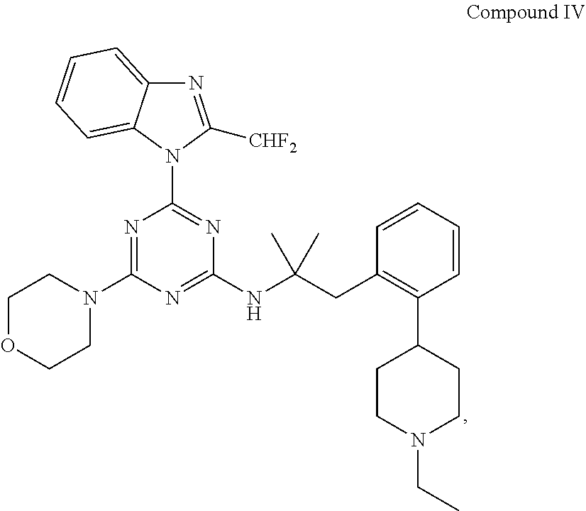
N1=C(N2CCOCC2)N=C(NC(CC2=C(C3CCN(CC)CC3)C=CC=C2)(C)C)N=C1N1C([CHF2])=NC2=CC=CC=C12
